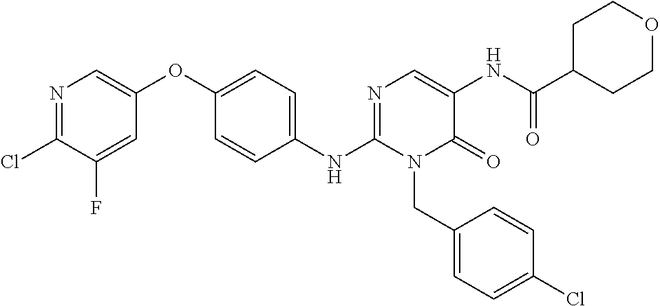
C1(NC2=NC=C(NC(C3CCOCC3)=O)C(=O)N2CC2=CC=C(Cl)C=C2)=CC=C(OC2=CN=C(Cl)C(F)=C2)C=C1
